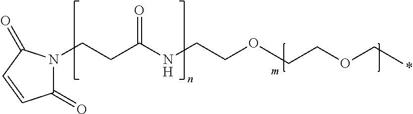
C1(=O)N(CCC(=O)NCCOCCOC*)C(=O)C=C1
